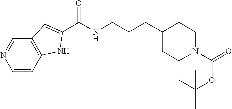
C1=NC=CC2=C1C=C(C(NCCCC1CCN(C(OC(C)(C)C)=O)CC1)=O)N2
